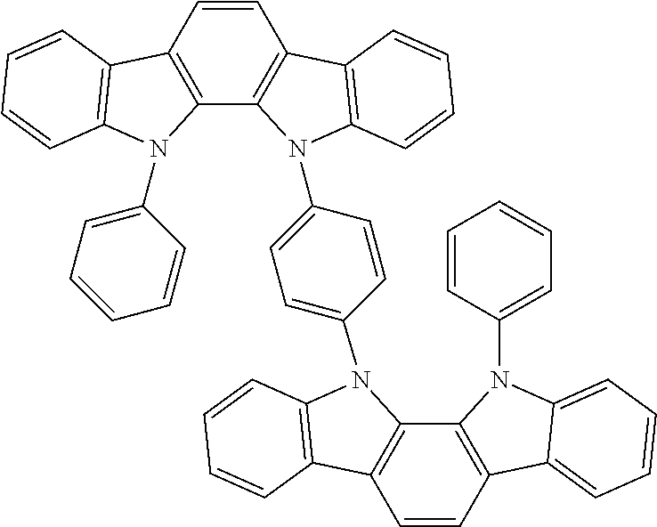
C1=CC2=C(C3=C1C1=C(N3C3=CC=C(N4C5=C(C=CC6=C5N(C5=CC=CC=C5)C5=CC=CC=C65)C5=C4C=CC=C5)C=C3)C=CC=C1)N(C1=CC=CC=C1)C1=C2C=CC=C1
